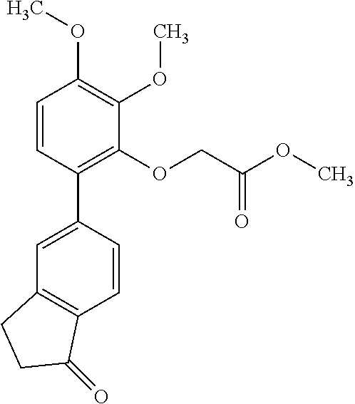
C1=C(C2=C(OCC(OC)=O)C(OC)=C(OC)C=C2)C=CC2=C1CCC2=O
